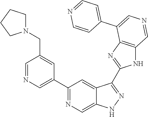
C1(C2=CN=CC(CN3CCCC3)=C2)=NC=C2C(=C1)C(C1=NC3=C(N1)C=NC=C3C1=CC=NC=C1)=NN2
